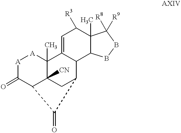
C1=C2C(C3C(C)(C1[R3])C([R8])([R9])BB3)C1CC3([CN])C2(C)[A][A]C(=O)C3C1=O
